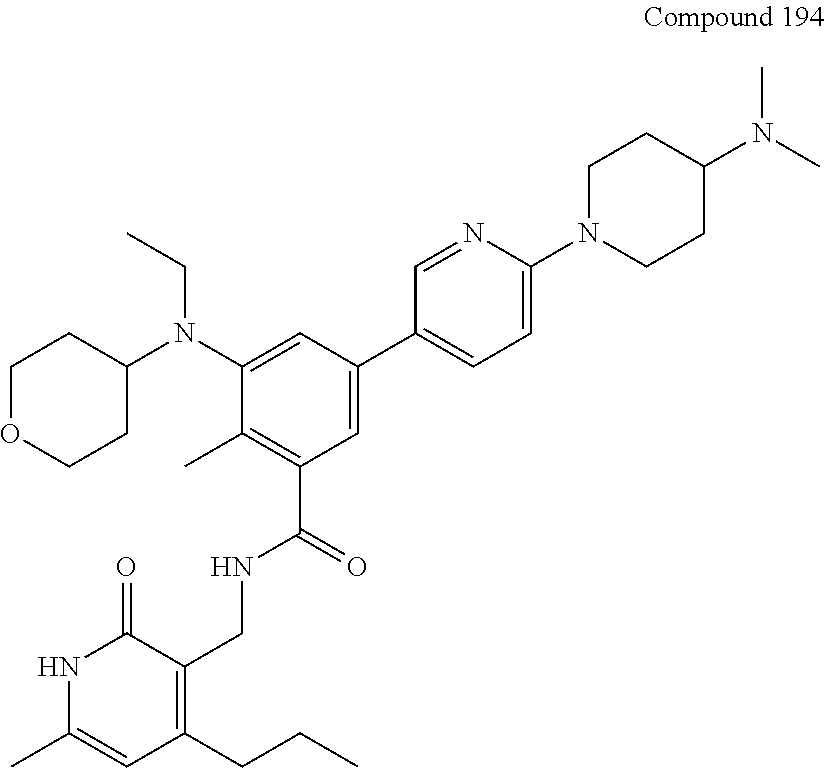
C1OCCC(N(CC)C2=CC(C3=CC=C(N4CCC(N(C)C)CC4)N=C3)=CC(C(NCC3=C(CCC)C=C(C)NC3=O)=O)=C2C)C1
